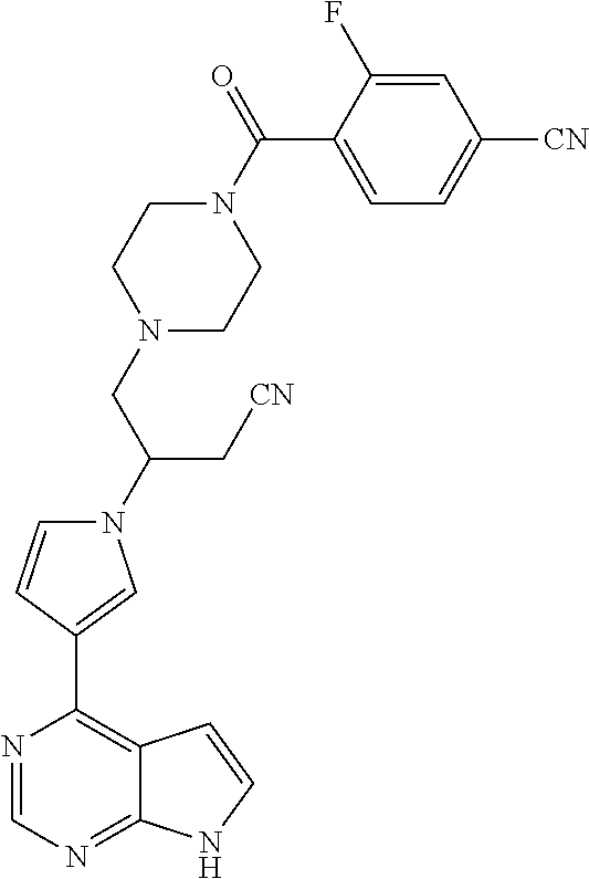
C1(F)=CC([CN])=CC=C1C(=O)N1CCN(CC(N2C=CC(C3=C4C(=NC=N3)NC=C4)=C2)C[CN])CC1
